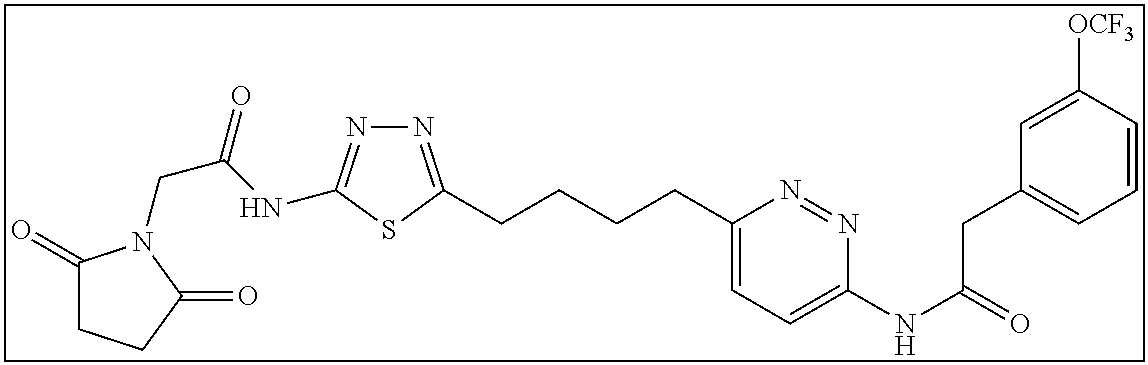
N1=C(CCCCC2=CC=C(NC(=O)CC3=CC=CC([OCF3])=C3)N=N2)SC(NC(CN2C(=O)CCC2=O)=O)=N1
